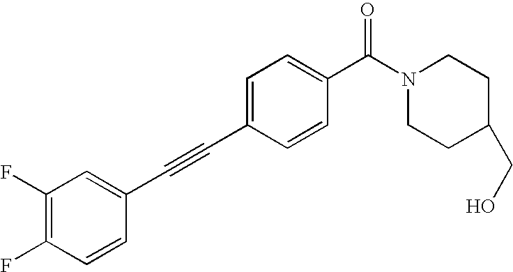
C1(F)=C(F)C=CC(C#CC2=CC=C(C(N3CCC(CO)CC3)=O)C=C2)=C1
